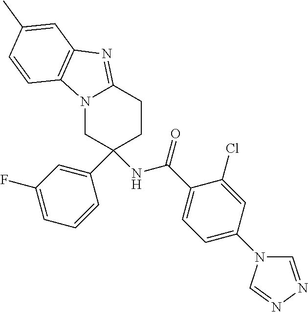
N12CC(C3=CC(F)=CC=C3)(NC(C3=CC=C(N4C=NN=C4)C=C3Cl)=O)CCC1=NC1=C2C=CC(C)=C1
